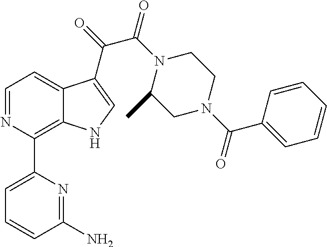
C1=NC(C2=CC=CC(N)=N2)=C2C(=C1)C(C(=O)C(N1C(C)CN(C(C3=CC=CC=C3)=O)CC1)=O)=CN2
